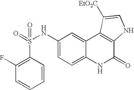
C1(S(=O)(NC2=CC=C3C(=C2)C2=C(C(=O)N3)NC=C2[EtO2C])=O)=C(F)C=CC=C1
